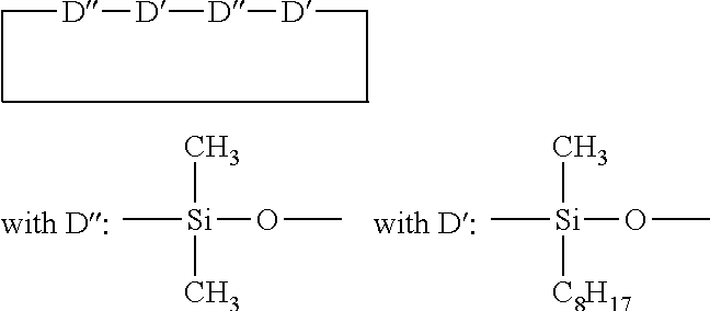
C[D][D][D][D]C.C[Si](OC)(C)[C8H17].C[Si](OC)(C)C
